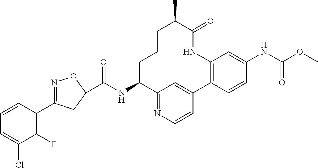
C(NC1CCCC(C)C(=O)NC2=C(C3=CC1=NC=C3)C=CC(NC(OC)=O)=C2)(=O)C1CC(C2=C(F)C(Cl)=CC=C2)=NO1
